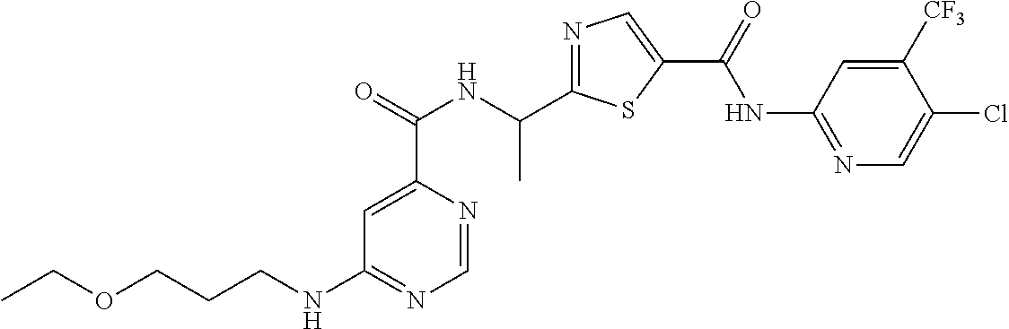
C1=NC(C(=O)NC(C2=NC=C(C(=O)NC3=NC=C(Cl)C([CF3])=C3)S2)C)=CC(NCCCOCC)=N1
